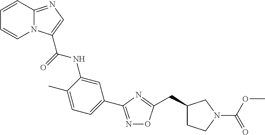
C1=CC2=NC=C(C(=O)NC3=CC(C4=NOC(CC5CCN(C(OC)=O)C5)=N4)=CC=C3C)N2C=C1
